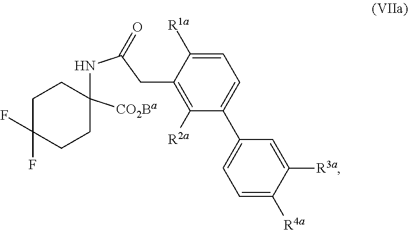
C1=C([R1a])C(CC(NC2([CO2Ba])CCC(F)(F)CC2)=O)=C([R2a])C(C2=CC=C([R4a])C([R3a])=C2)=C1
